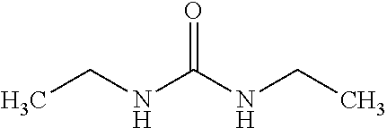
CCNC(NCC)=O
